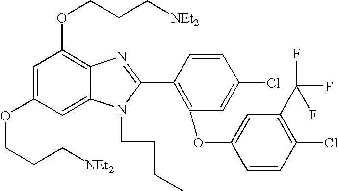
C1=C(OCCC[NEt2])C=C2C(=C1OCCC[NEt2])N=C(C1=C(OC3=CC(C(F)(F)F)=C(Cl)C=C3)C=C(Cl)C=C1)N2CCCC
